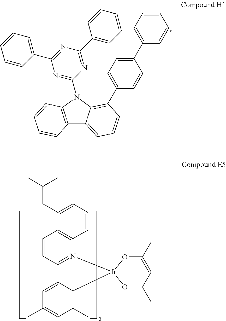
C12=C(N(C3=NC(C4=CC=CC=C4)=NC(C4=CC=CC=C4)=N3)C3=C(C4=CC=C(C5=CC=CC=C5)C=C4)C=CC=C13)C=CC=C2.C1=CC2=N(C3=C1C(CC(C)C)=CC=C3)[Ir]1(C3=C(C)C=C(C)C=C23)O=C(C)C=C(C)O1
